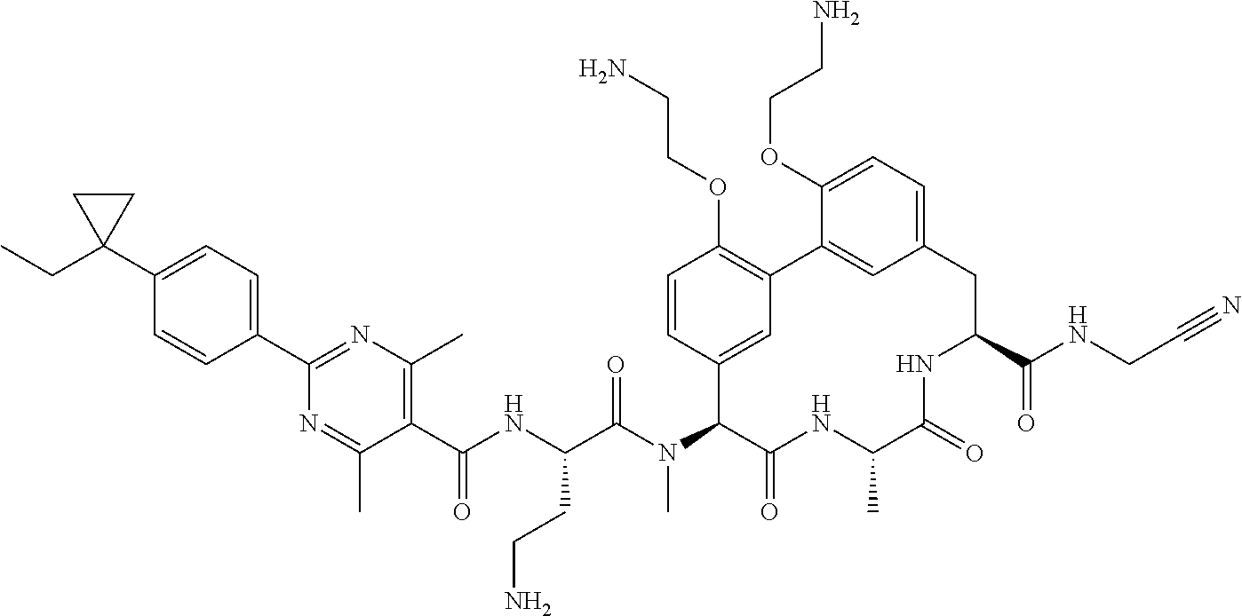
C1=CC(C2=NC(C)=C(C(NC(C(N(C3C(=O)NC(C)C(=O)NC(C(NCC#N)=O)CC4=CC=C(OCCN)C(=C4)C4=C(OCCN)C=CC3=C4)C)=O)CCN)=O)C(C)=N2)=CC=C1C1(CC)CC1
